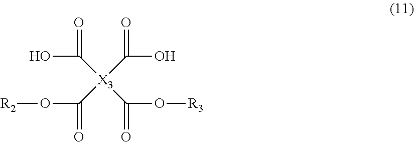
OC([X3](C(O)=O)(C(O[R3])=O)C(O[R2])=O)=O
